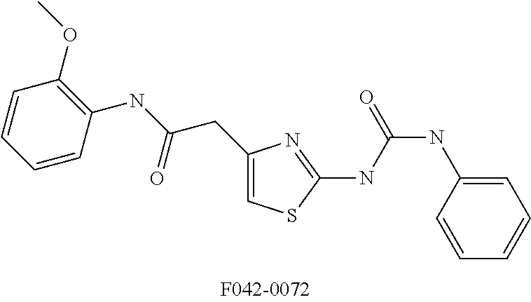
C1(CC(NC2=C(OC)C=CC=C2)=O)=CSC(NC(NC2=CC=CC=C2)=O)=N1
